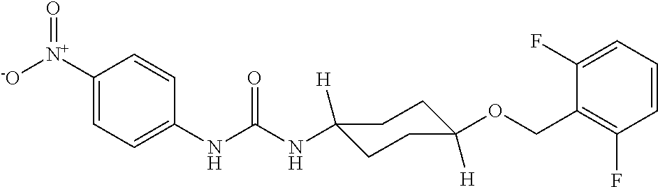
C1(NC(NC2([H])CCC([H])(OCC3=C(F)C=CC=C3F)CC2)=O)=CC=C([N+]([-O])=O)C=C1
